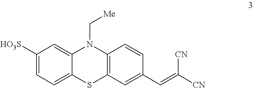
C1([HO3S])=CC=C2C(=C1)N(C[Me])C1=C(S2)C=C(C=C([CN])[CN])C=C1
